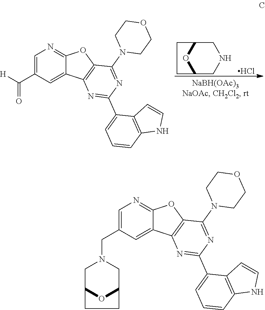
C12CNCC(O1)CC2.Cl.C1=C(C(=O)[H])C=C2C(=N1)OC1=C2N=C(C2=CC=CC3=C2C=CN3)N=C1N1CCOCC1.C1=C(CN2CC3OC(C2)CC3)C=C2C(=N1)OC1=C2N=C(C2=CC=CC3=C2C=CN3)N=C1N1CCOCC1
